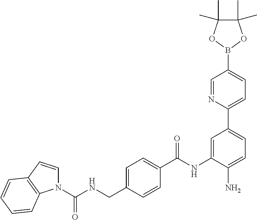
C1=C(CNC(N2C=CC3=C2C=CC=C3)=O)C=CC(C(NC2=CC(C3=CC=C(B4OC(C)(C)C(C)(C)O4)C=N3)=CC=C2N)=O)=C1
